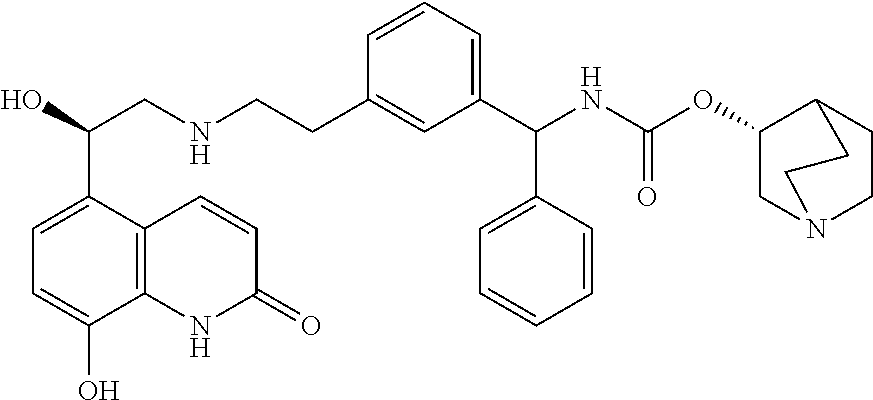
C12=C(C(C(CNCCC3=CC(C(C4=CC=CC=C4)NC(=O)OC4CN5CCC4CC5)=CC=C3)O)=CC=C1O)C=CC(=O)N2
